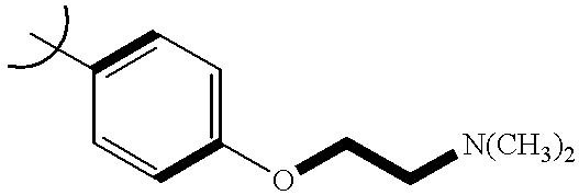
C1(C)=CC=C(OCC[N(CH3)2])C=C1
